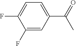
C1(C(C)=O)=CC=C(F)C(F)=C1
